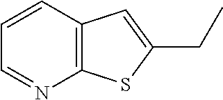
C12=C(C=CC=N1)C=C(CC)S2
